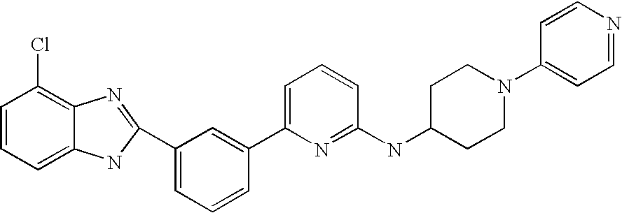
C1=C(C2=CC(C3=NC4=C(Cl)C=CC=C4N3)=CC=C2)N=C(NC2CCN(C3=CC=NC=C3)CC2)C=C1
